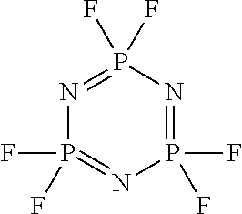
P1(F)(F)=NP(F)(F)=NP(F)(F)=N1
